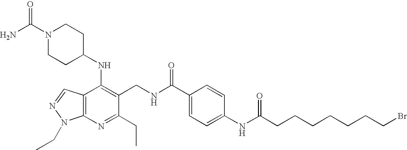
C12=C(N=C(CC)C(CNC(=O)C3=CC=C(NC(=O)CCCCCCCBr)C=C3)=C1NC1CCN(C(N)=O)CC1)N(CC)N=C2
